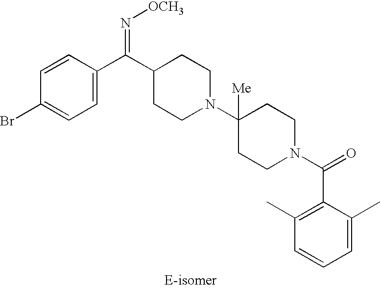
C1=CC(Br)=CC=C1C(C1CCN(C2([Me])CCN(C(=O)C3=C(C)C=CC=C3C)CC2)CC1)=N[OCH3]
